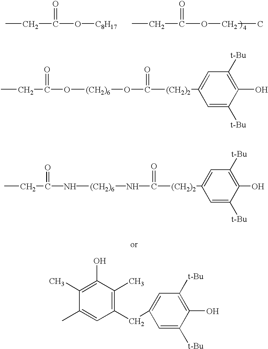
CCC(O[C8H17])=O.CCC(OCC)=O.CCC(O[(CH2)6]OC([(CH2)2]C1=CC([t-Bu])=C(O)C([t-Bu])=C1)=O)=O.CCC(N[(CH2)6]NC([(CH2)2]C1=CC([t-Bu])=C(O)C([t-Bu])=C1)=O)=O.C1(C)=C(O)C(C)=C(CC2=CC([t-Bu])=C(O)C([t-Bu])=C2)C=C1C
